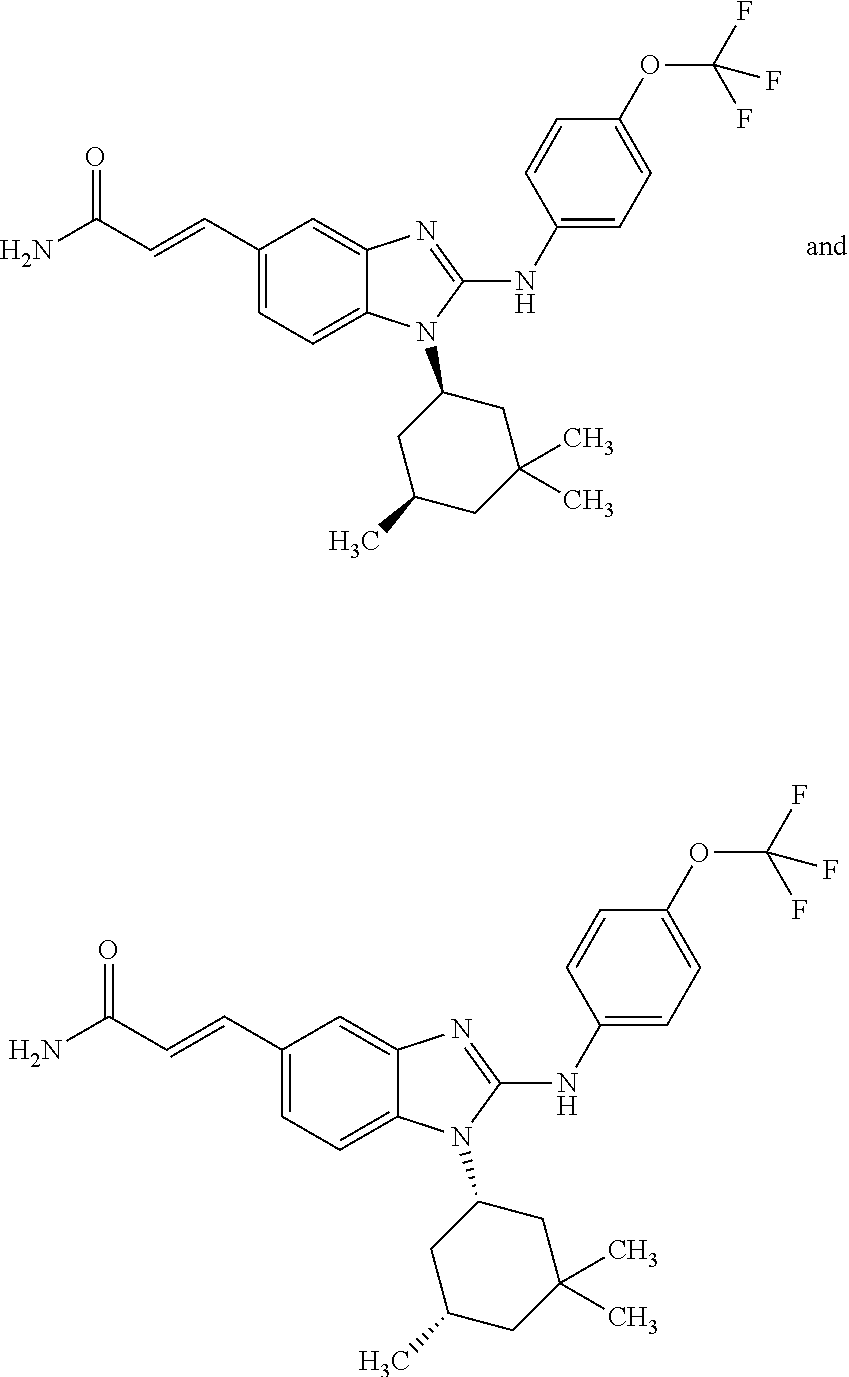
C1(C=CC(N)=O)=CC=C2C(=C1)N=C(NC1=CC=C(OC(F)(F)F)C=C1)N2C1CC(C)CC(C)(C)C1.C1(C=CC(N)=O)=CC=C2C(=C1)N=C(NC1=CC=C(OC(F)(F)F)C=C1)N2C1CC(C)CC(C)(C)C1
